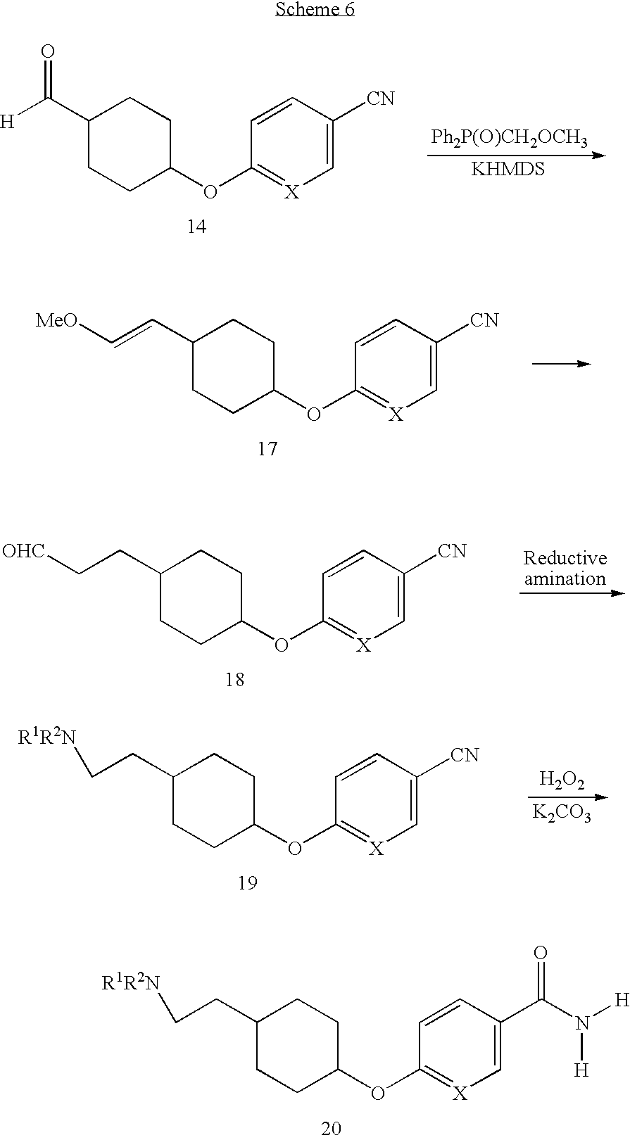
C1(CC[R1R2N])CCC(OC2=[X]C=C(C(N([H])[H])=O)C=C2)CC1.C1(C([H])=O)CCC(OC2=[X]C=C([CN])C=C2)CC1.[Ph2P(O)CH2OCH3].C1(C=C[MeO])CCC(OC2=[X]C=C([CN])C=C2)CC1.C1(CC[OHC])CCC(OC2=[X]C=C([CN])C=C2)CC1.C1(CC[R1R2N])CCC(OC2=[X]C=C([CN])C=C2)CC1.[H2O2].[K2CO3]
